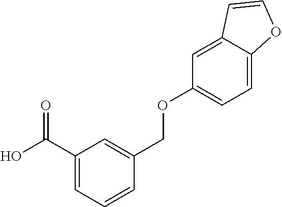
C1(C(O)=O)=CC=CC(COC2=CC=C3C(=C2)C=CO3)=C1
